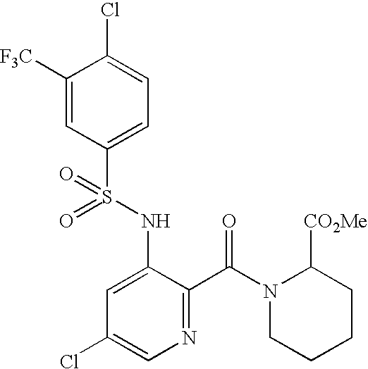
C1([F3C])=CC(S(NC2=CC(Cl)=CN=C2C(=O)N2C([CO2Me])CCCC2)(=O)=O)=CC=C1Cl
